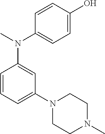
C1=CC=C(N2CCN(C)CC2)C=C1N(C)C1=CC=C(O)C=C1
